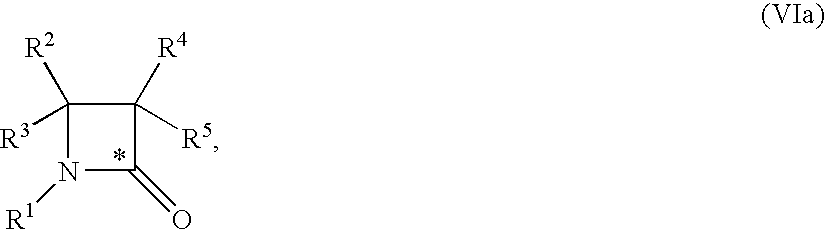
C1([R3])([R2])N([R1])C(=O)C1([R4])[R5]
